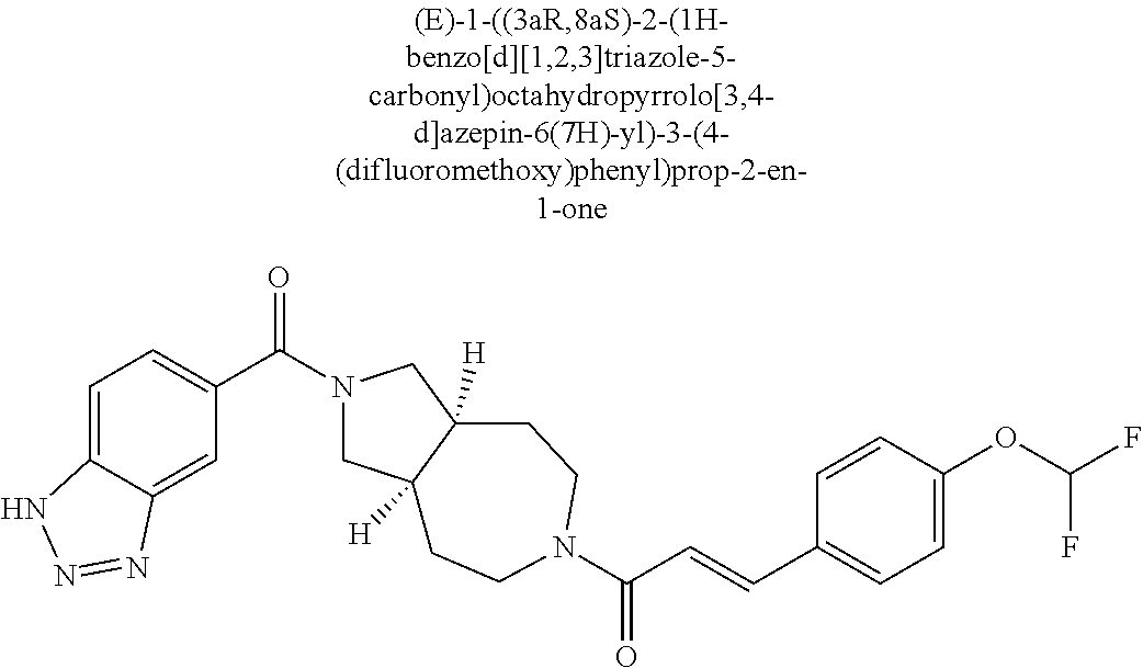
C1=C2C(=CC(C(N3CC4([H])C([H])(C3)CCN(C(C=CC3=CC=C(OC(F)F)C=C3)=O)CC4)=O)=C1)N=NN2
